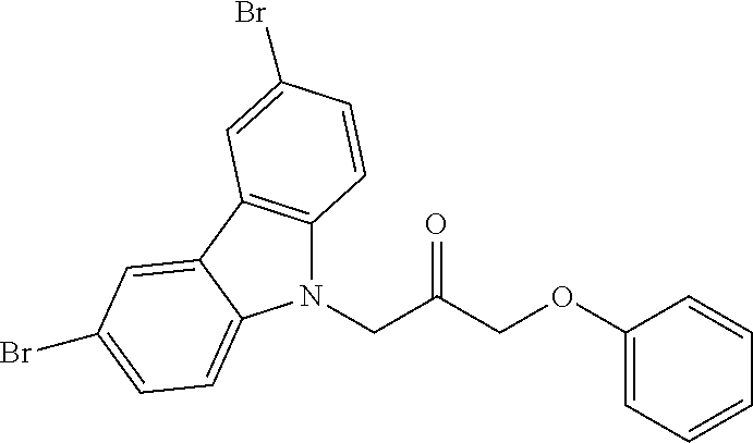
N1(CC(COC2=CC=CC=C2)=O)C2=C(C3=CC(Br)=CC=C13)C=C(Br)C=C2
